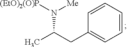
C1=CC=CC(CC(C)N([(EtO)2(O)P])[Me])=C1
